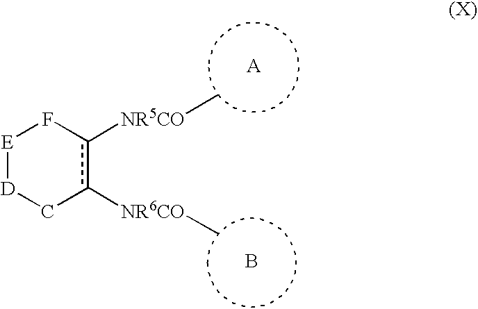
B.[E]1[D]Cc([NR6CO]C)c([NR5CO]C)F1
